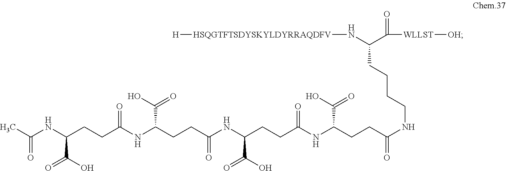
[H][HSQGTFTSDYSKYLDYRRAQDFV]NC(C([WLLST][OH])=O)CCCCNC(CCC(NC(CCC(NC(CCC(NC(CCC(NC(C)=O)C(O)=O)=O)C(O)=O)=O)C(O)=O)=O)C(O)=O)=O
